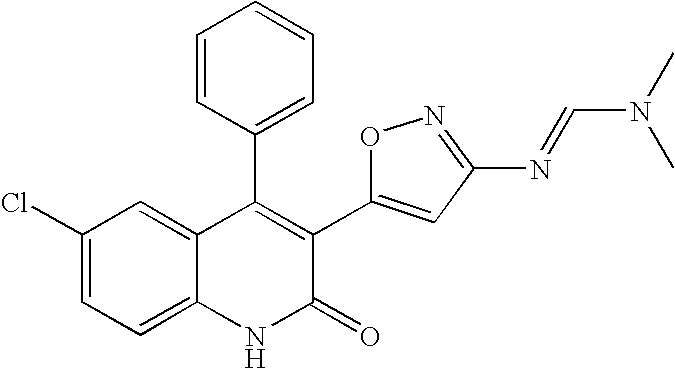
C1(Cl)=CC=C2C(=C1)C(C1=CC=CC=C1)=C(C1=CC(N=CN(C)C)=NO1)C(=O)N2
